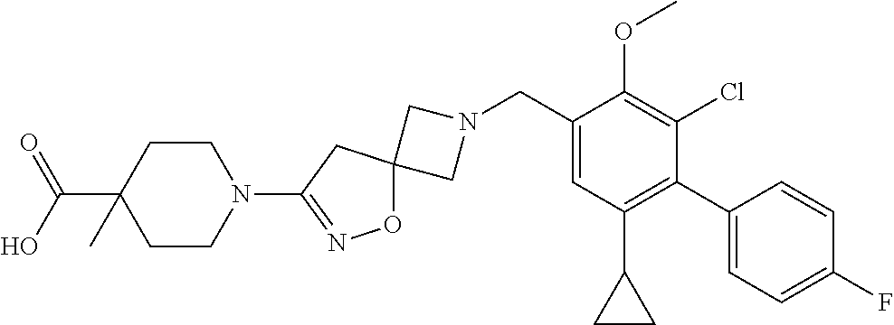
C1N(CC2=CC(C3CC3)=C(C3=CC=C(F)C=C3)C(Cl)=C2OC)CC12ON=C(N1CCC(C(=O)O)(C)CC1)C2
